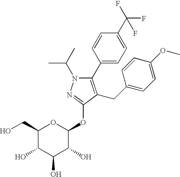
N1(C(C)C)C(C2=CC=C(C(F)(F)F)C=C2)=C(CC2=CC=C(OC)C=C2)C(OC2OC(CO)C(O)C(O)C2O)=N1
